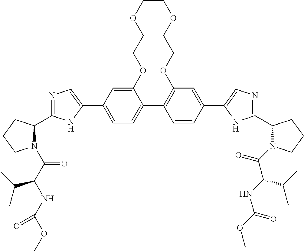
C12=CC(C3=CN=C(C4N(C(C(NC(OC)=O)C(C)C)=O)CCC4)N3)=CC=C1C1=C(C=C(C3=CN=C(C4N(C(=O)C(NC(OC)=O)C(C)C)CCC4)N3)C=C1)OCCOCCOCCO2
